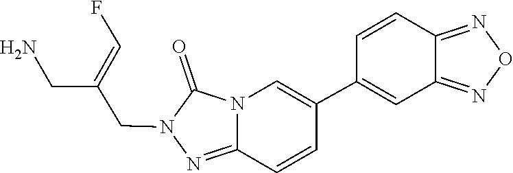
C1(C2=CN3C(=NN(CC(=CF)CN)C3=O)C=C2)=CC2=NON=C2C=C1
